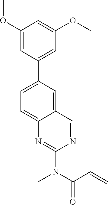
C1(OC)=CC(C2=CC=C3C(=C2)C=NC(N(C(C=C)=O)C)=N3)=CC(OC)=C1
